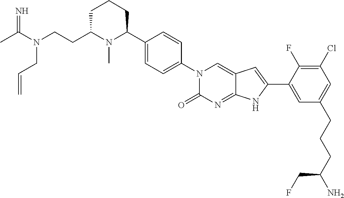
CC(N(CCC1N(C)C(C2=CC=C(N3C(=O)N=C4C(=C3)C=C(C3=CC(CCCC(N)CF)=CC(Cl)=C3F)N4)C=C2)CCC1)CC=C)=N
